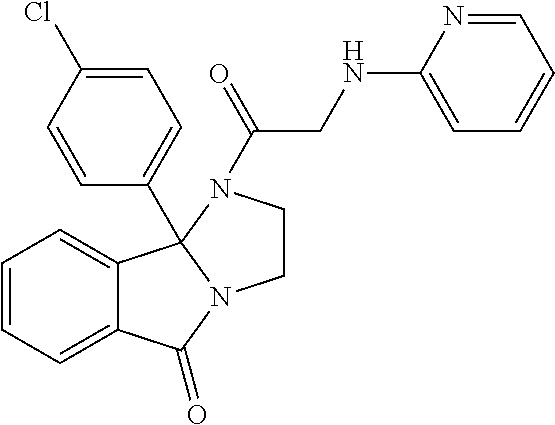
C1=CC=C2C(=C1)C(=O)N1CCN(C(=O)CNC3=CC=CC=N3)C21C1=CC=C(Cl)C=C1
